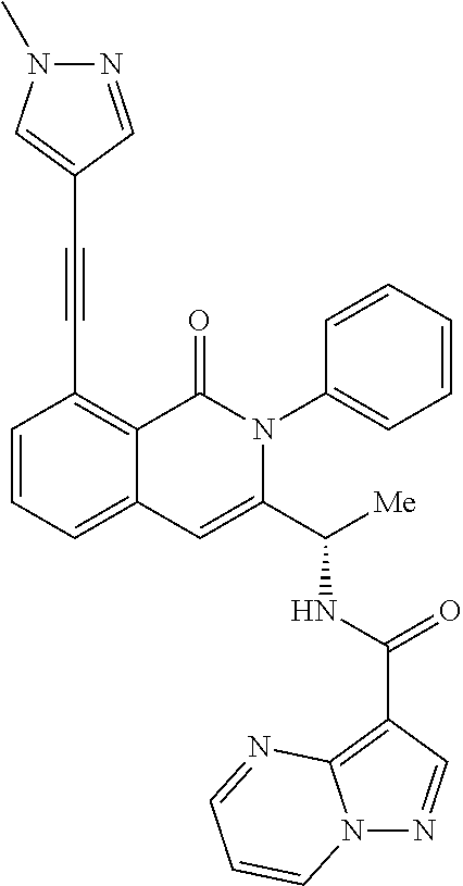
N12N=CC(C(NC(C3=CC4=CC=CC(C#CC5=CN(C)N=C5)=C4C(=O)N3C3=CC=CC=C3)[Me])=O)=C1N=CC=C2
